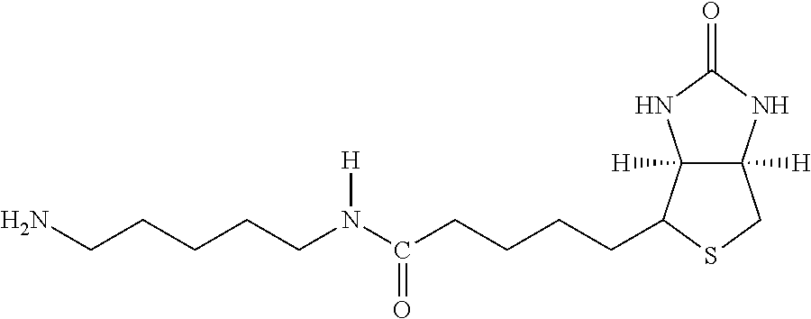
N(C(CCCCC1C2([H])C([H])(CS1)NC(=O)N2)=O)(CCCCCN)[H]
